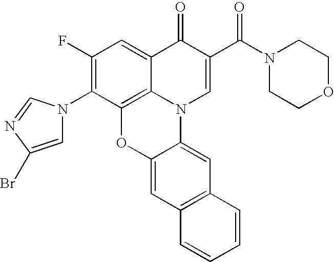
C12=C3C(=CC(F)=C1N1C=C(Br)N=C1)C(=O)C(C(N1CCOCC1)=O)=CN3C1=CC3=C(C=C1O2)C=CC=C3
